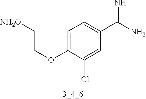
C1=C(OCC[NH2O])C(Cl)=CC(C(N)=N)=C1
